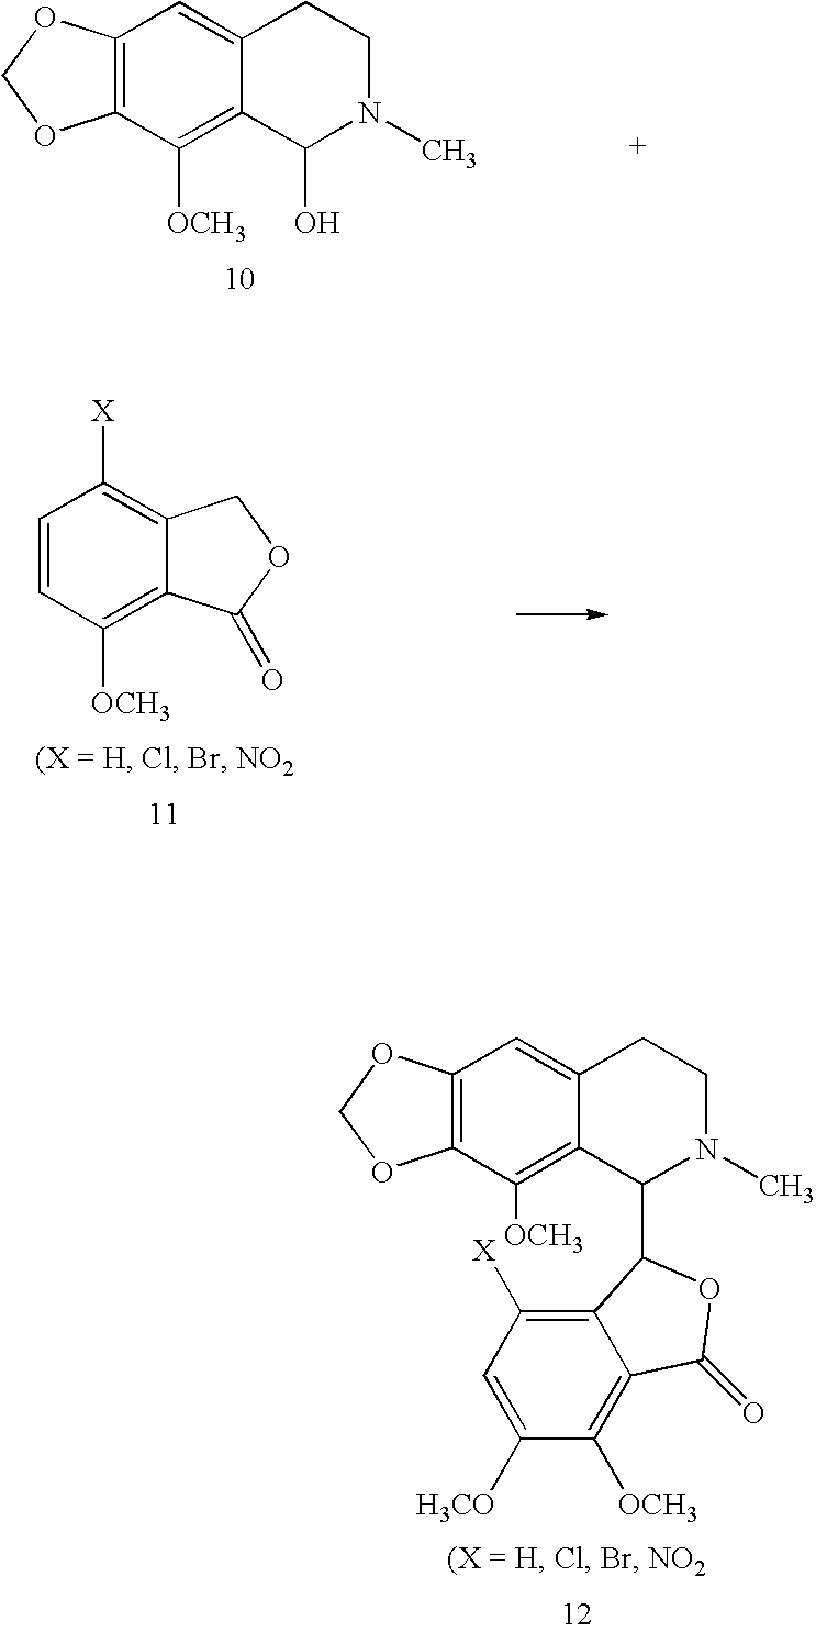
C12=C(C([OCH3])=C3C(=C1)CCN(C)C3C1C3=C([X])C=C([H3CO])C([OCH3])=C3C(=O)O1)OCO2.C12=C(C([OCH3])=C3C(=C1)CCN(C)C3O)OCO2.C1=CC([OCH3])=C2C(=C1[X])COC2=O
